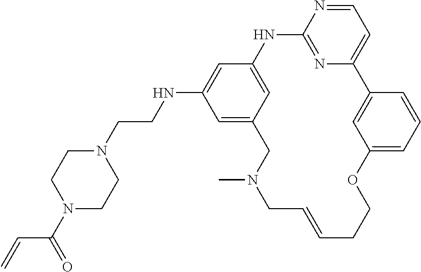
C1=NC2=NC(=C1)C1=CC(=CC=C1)OCCC=CCN(C)CC1=CC(NCCN3CCN(C(=O)C=C)CC3)=CC(=C1)N2
